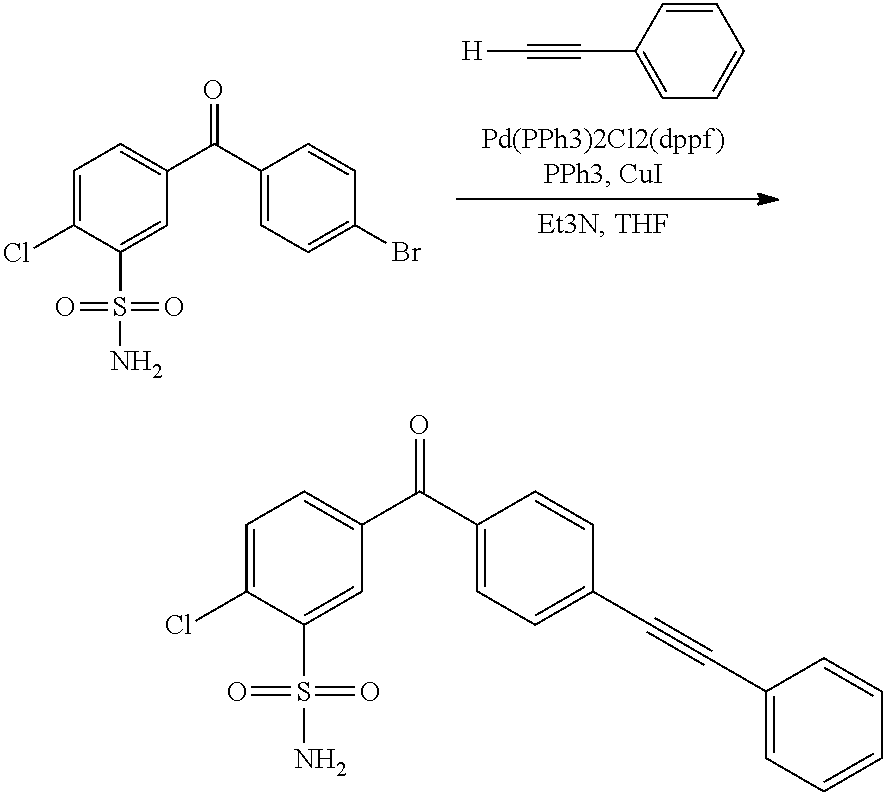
C1=C(Cl)C(S(N)(=O)=O)=CC(C(C2=CC=C(C#CC3=CC=CC=C3)C=C2)=O)=C1.C1=C(Cl)C(S(N)(=O)=O)=CC(C(C2=CC=C(Br)C=C2)=O)=C1.C1=CC=C(C#C[H])C=C1
